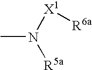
CN([X1][R6a])[R5a]
